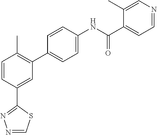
C1=CC(C2=NN=CS2)=CC(C2=CC=C(NC(C3=CC=NC=C3C)=O)C=C2)=C1C
